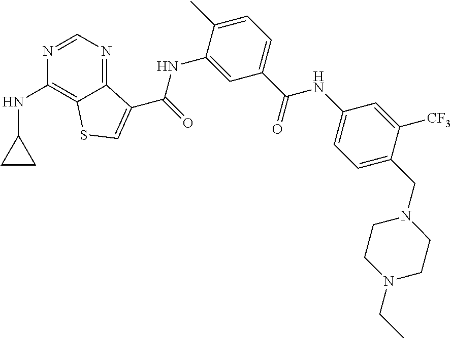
C1=NC(NC2CC2)=C2C(=N1)C(C(NC1=CC(C(NC3=CC=C(CN4CCN(CC)CC4)C([CF3])=C3)=O)=CC=C1C)=O)=CS2
